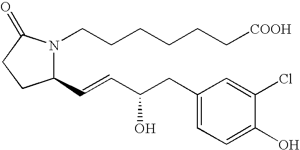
N1(CCCCCC[COOH])C(C=CC(CC2=CC=C(O)C(Cl)=C2)O)CCC1=O
